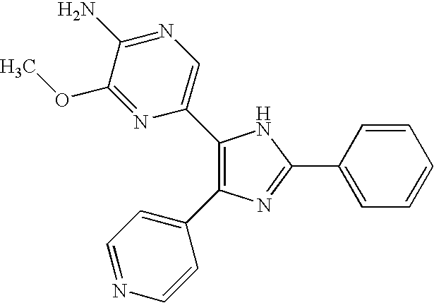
C1(C2=CN=C(N)C(OC)=N2)=C(C2=CC=NC=C2)N=C(C2=CC=CC=C2)N1
